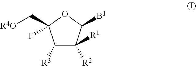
C1([R3])C([R2])([R1])C([B1])OC1(C[R4O])F
